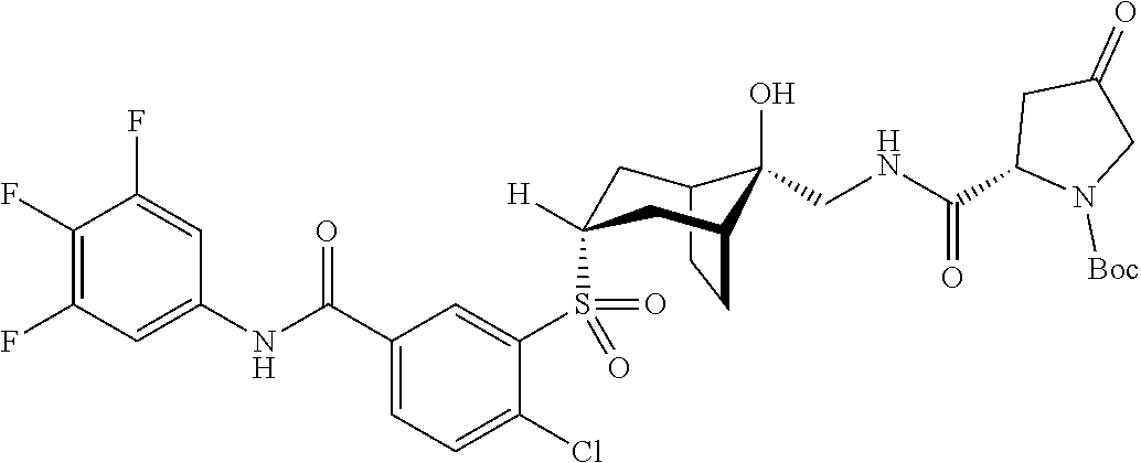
C12CCC(CC(S(C3=CC(C(NC4=CC(F)=C(F)C(F)=C4)=O)=CC=C3Cl)(=O)=O)([H])C1)C2(O)CNC(C1N([Boc])CC(=O)C1)=O
